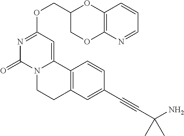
N1=CC=CC2=C1OCC(COC1=NC(=O)N3C(=C1)C1=C(CC3)C=C(C#CC(N)(C)C)C=C1)O2
